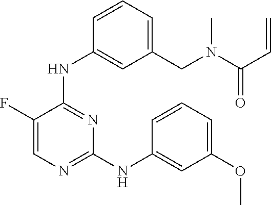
C1(F)=CN=C(NC2=CC(OC)=CC=C2)N=C1NC1=CC(CN(C(C=C)=O)C)=CC=C1
